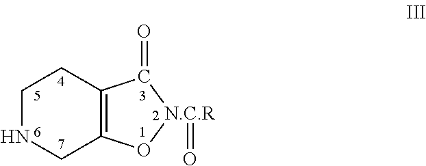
C1NCC2=C(C1)C(=O)[N.C.R](=O)O2
